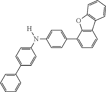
C1=C(C2=CC=C(N(C3=CC=C(C4=CC=CC5=C4OC4=C5C=CC=C4)C=C3)[H])C=C2)C=CC=C1
